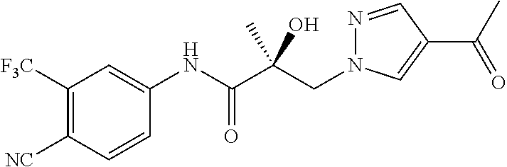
C(C(C(NC1=CC([F3C])=C([NC])C=C1)=O)(O)C)N1N=CC(C(C)=O)=C1
